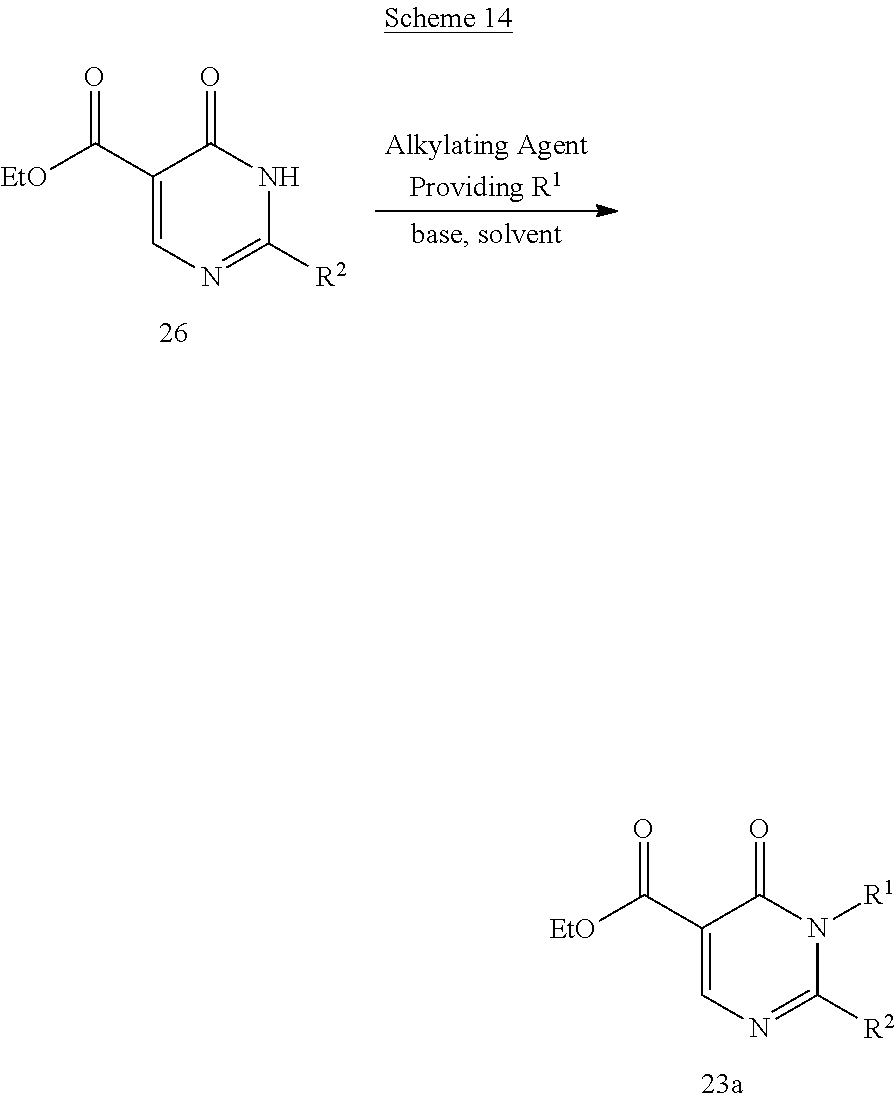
C1(C([EtO])=O)=CN=C([R2])NC1=O.C1(C([EtO])=O)=CN=C([R2])N([R1])C1=O
